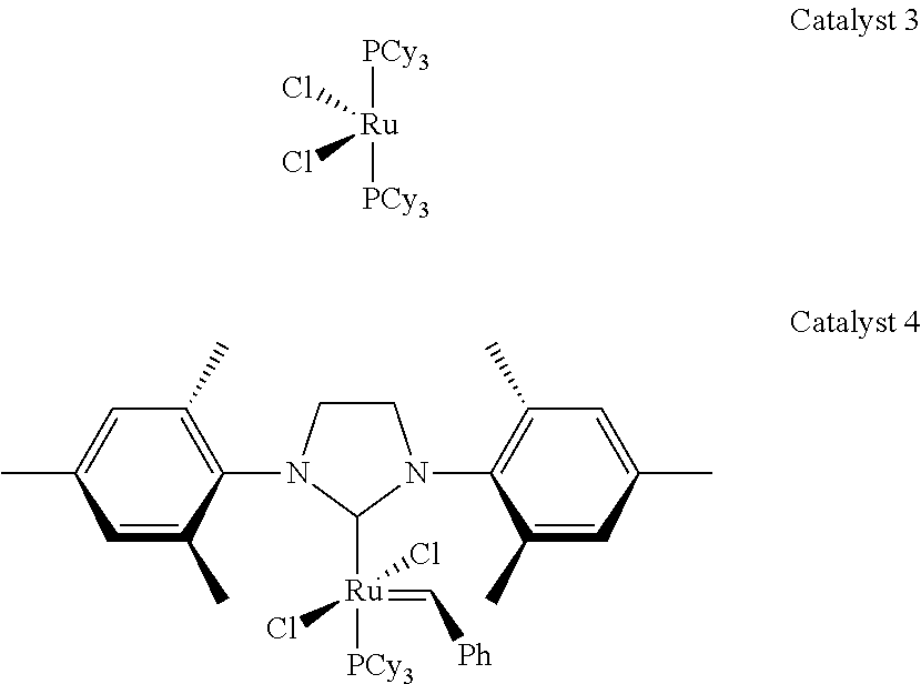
[PCy3][Ru]([PCy3])(Cl)Cl.C1CN(C2=C(C)C=C(C)C=C2C)C([Ru](=C[Ph])([PCy3])(Cl)Cl)N1C1=C(C)C=C(C)C=C1C
